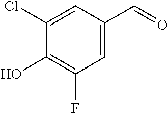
C1(C=O)=CC(F)=C(O)C(Cl)=C1
